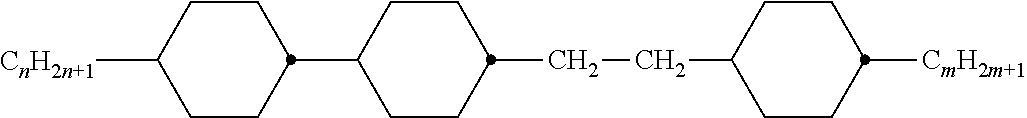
C1CC(C2CCC(CCC3CCC([CmH2m+1])CC3)CC2)CCC1[CnH2n+1]
